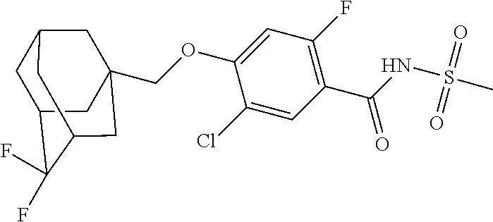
C(OC1=CC(F)=C(C(=O)NS(C)(=O)=O)C=C1Cl)C12CC3CC(C(F)(F)C(C1)C3)C2
